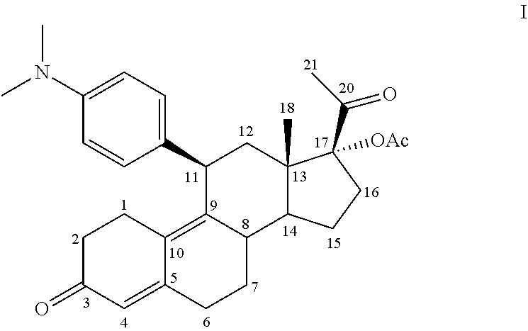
C1(N(C)C)=CC=C(C2C3=C4C(=CC(=O)CC4)CCC3C3C(C)(C2)C(C(C)=O)([OAc])CC3)C=C1
